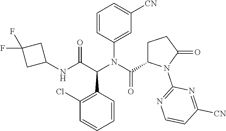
C1(Cl)=C(C(C(NC2CC(F)(F)C2)=O)N(C(=O)C2CCC(=O)N2C2=NC=CC([CN])=N2)C2=CC([CN])=CC=C2)C=CC=C1
